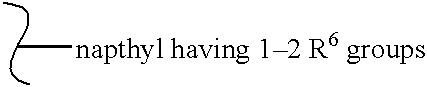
C[napthyl having 12 R6 groups]
